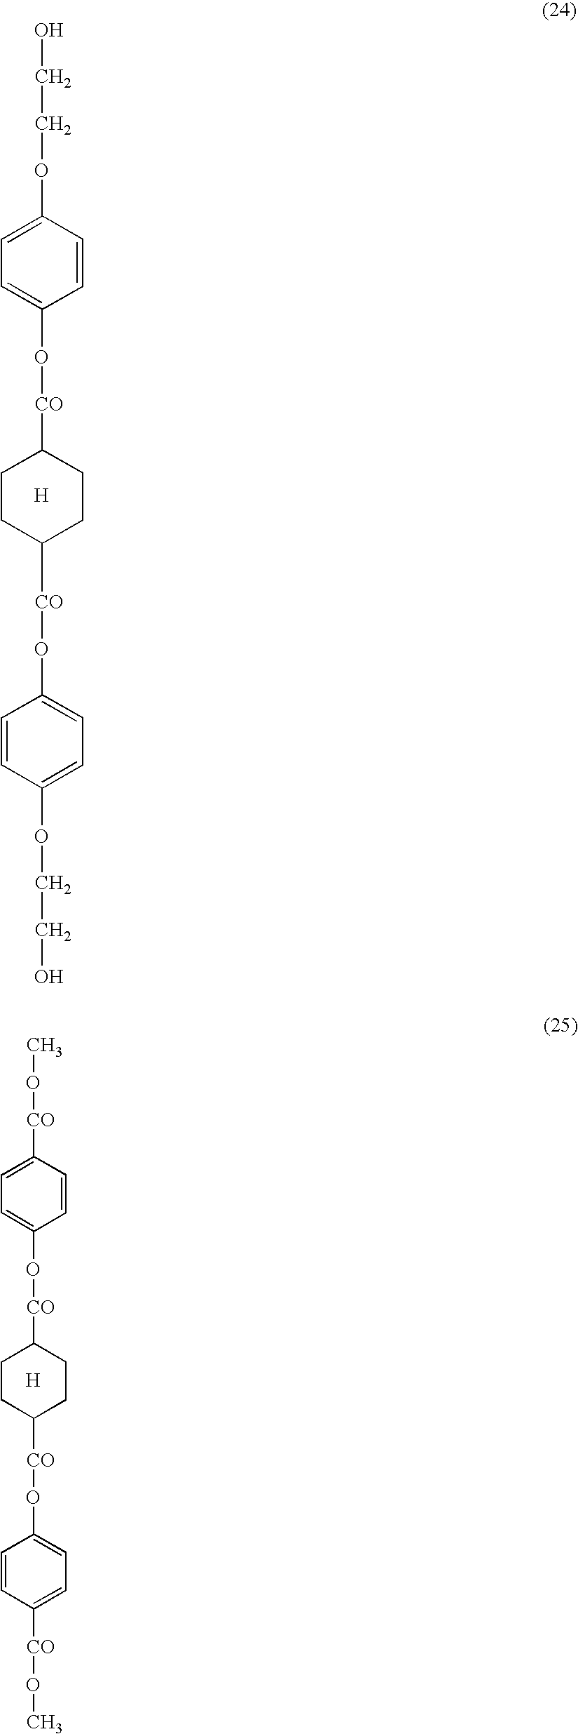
C1CC([CO]OC2=CC=C(OCCO)C=C2)CCC1[CO]OC1=CC=C(OCCO)C=C1.[H].C1CC([CO]OC2=CC=C([CO]OC)C=C2)CCC1[CO]OC1=CC=C([CO]OC)C=C1.[H]
